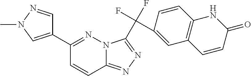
C1(C2=NN3C(=NN=C3C(C3=CC4=C(C=C3)NC(=O)C=C4)(F)F)C=C2)=CN(C)N=C1
